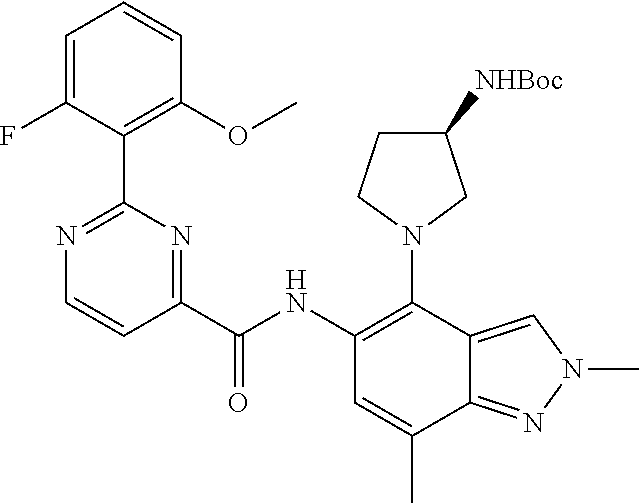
C1(NC(C2=NC(C3=C(OC)C=CC=C3F)=NC=C2)=O)=C(N2CC([NHBoc])CC2)C2=CN(C)N=C2C(C)=C1
